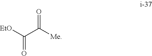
C(C([Me])=O)([EtO])=O
